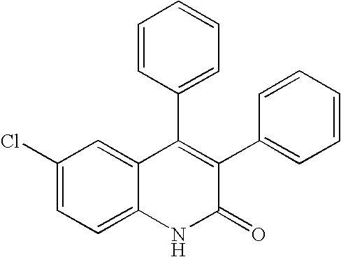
C1(Cl)=CC=C2C(=C1)C(C1=CC=CC=C1)=C(C1=CC=CC=C1)C(=O)N2
